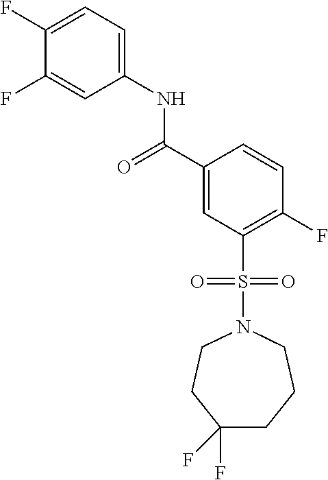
C(C1=CC(S(N2CCCC(F)(F)CC2)(=O)=O)=C(F)C=C1)(=O)NC1=CC=C(F)C(F)=C1
